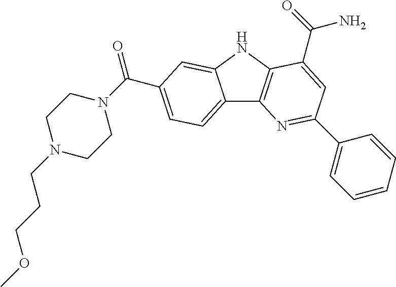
C12=CC=C(C(=O)N3CCN(CCCOC)CC3)C=C1NC1=C2N=C(C2=CC=CC=C2)C=C1C(=O)N
